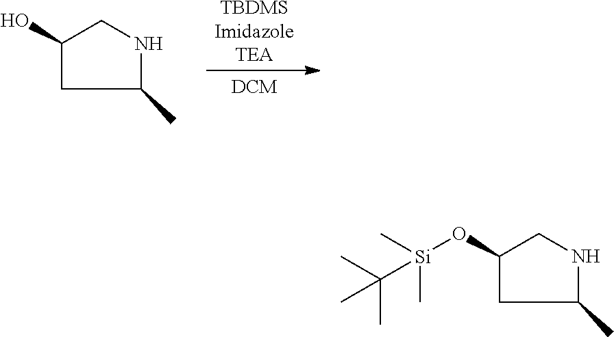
[TBDMSImidazoleTEA].[DCM].OC1CC(C)NC1.O(C1CC(C)NC1)[Si](C)(C)C(C)(C)C
